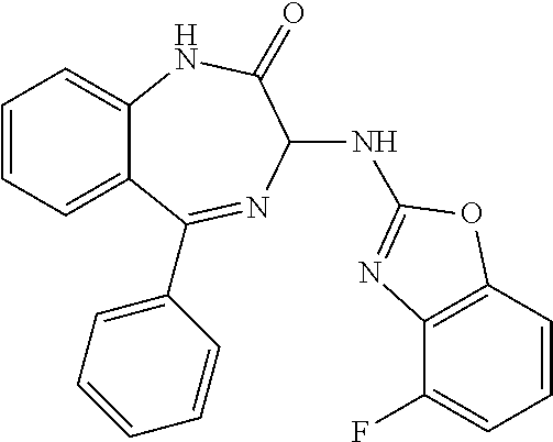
C1=CC=C2C(=C1)NC(=O)C(NC1=NC3=C(C=CC=C3F)O1)N=C2C1=CC=CC=C1
